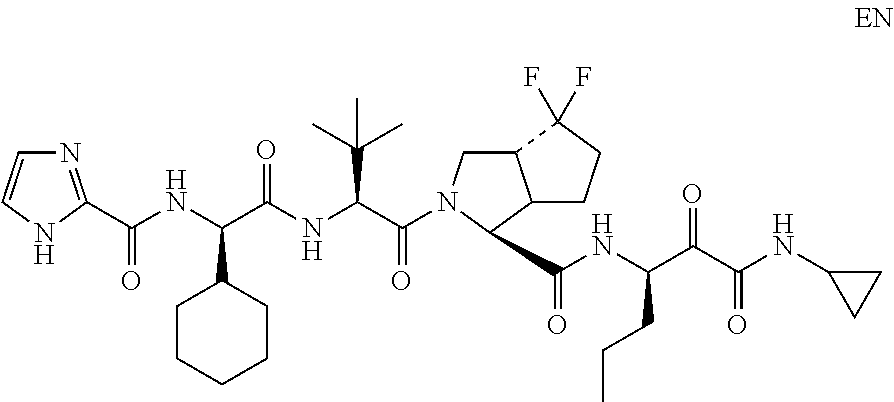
C(NC(C(NC(C(=O)N1CC2C(C1C(NC(C(C(NC1CC1)=O)=O)CCC)=O)CCC2(F)F)C(C)(C)C)=O)C1CCCCC1)(=O)C1=NC=CN1
